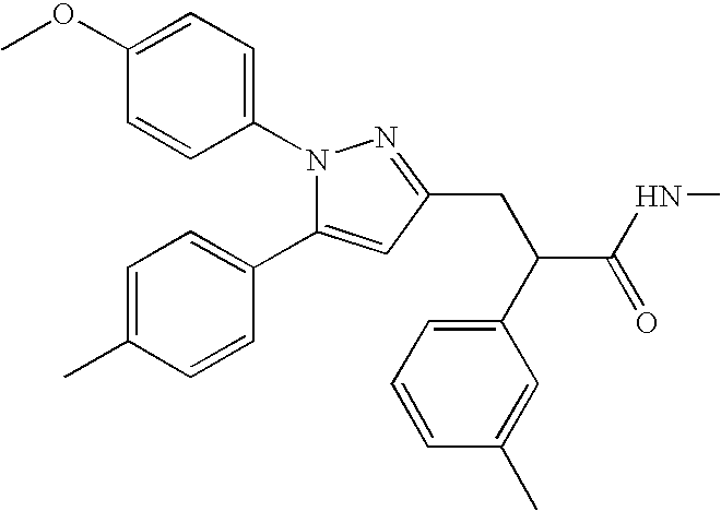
C1=C(OC)C=CC(N2C(C3=CC=C(C)C=C3)=CC(CC(C3=CC=CC(C)=C3)C(NC)=O)=N2)=C1
